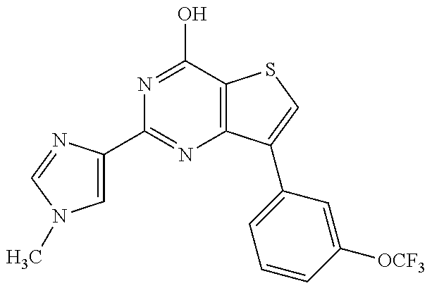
C1=C(C2=NC3=C(C(O)=N2)SC=C3C2=CC=CC([OCF3])=C2)N=CN1C
